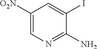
C1([O2N])=CN=C(N)C(I)=C1
